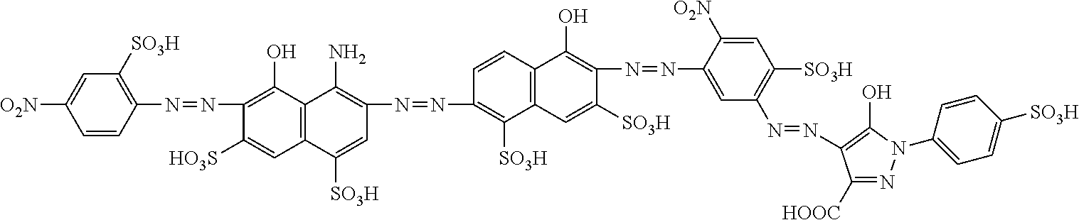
C1=CC(N=NC2=C(O)C3=C(C=C2[HO3S])C([SO3H])=CC(N=NC2=C([SO3H])C4=C(C=C2)C(O)=C(N=NC2=CC(N=NC5=C(O)N(C6=CC=C([SO3H])C=C6)N=C5[HOOC])=C([SO3H])C=C2[O2N])C([SO3H])=C4)=C3N)=C([SO3H])C=C1[O2N]
